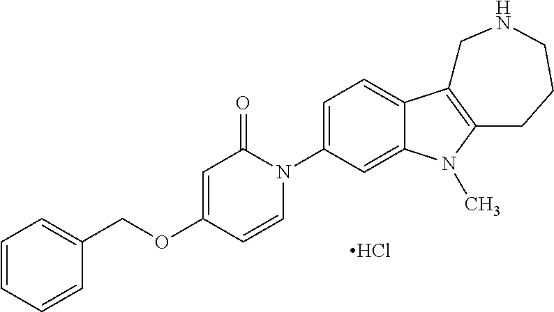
C1=CC=CC(COC2=CC(=O)N(C3=CC=C4C(=C3)N(C)C3=C4CNCCC3)C=C2)=C1.Cl
